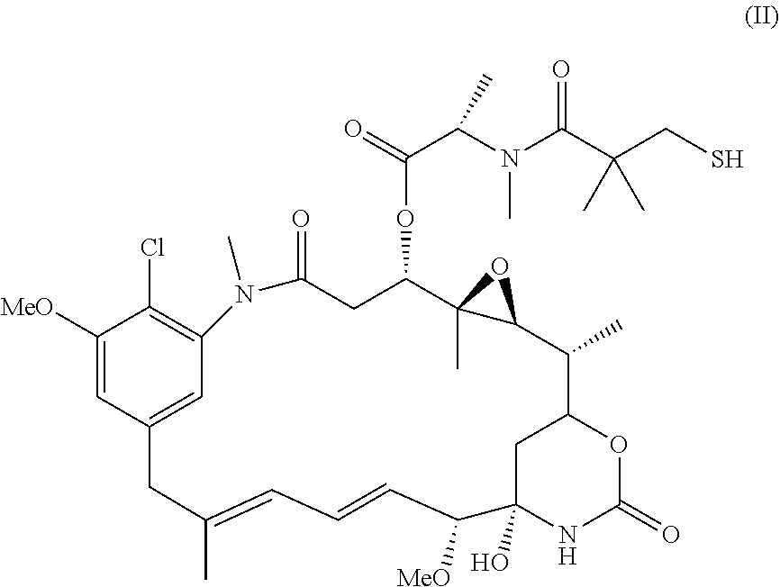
C1C2(O)NC(=O)OC1C(C)C1OC1(C)C(OC(C(N(C(C(CS)(C)C)=O)C)C)=O)CC(=O)N(C)C1=C(Cl)C([MeO])=CC(=C1)CC(C)=CC=CC2[MeO]
